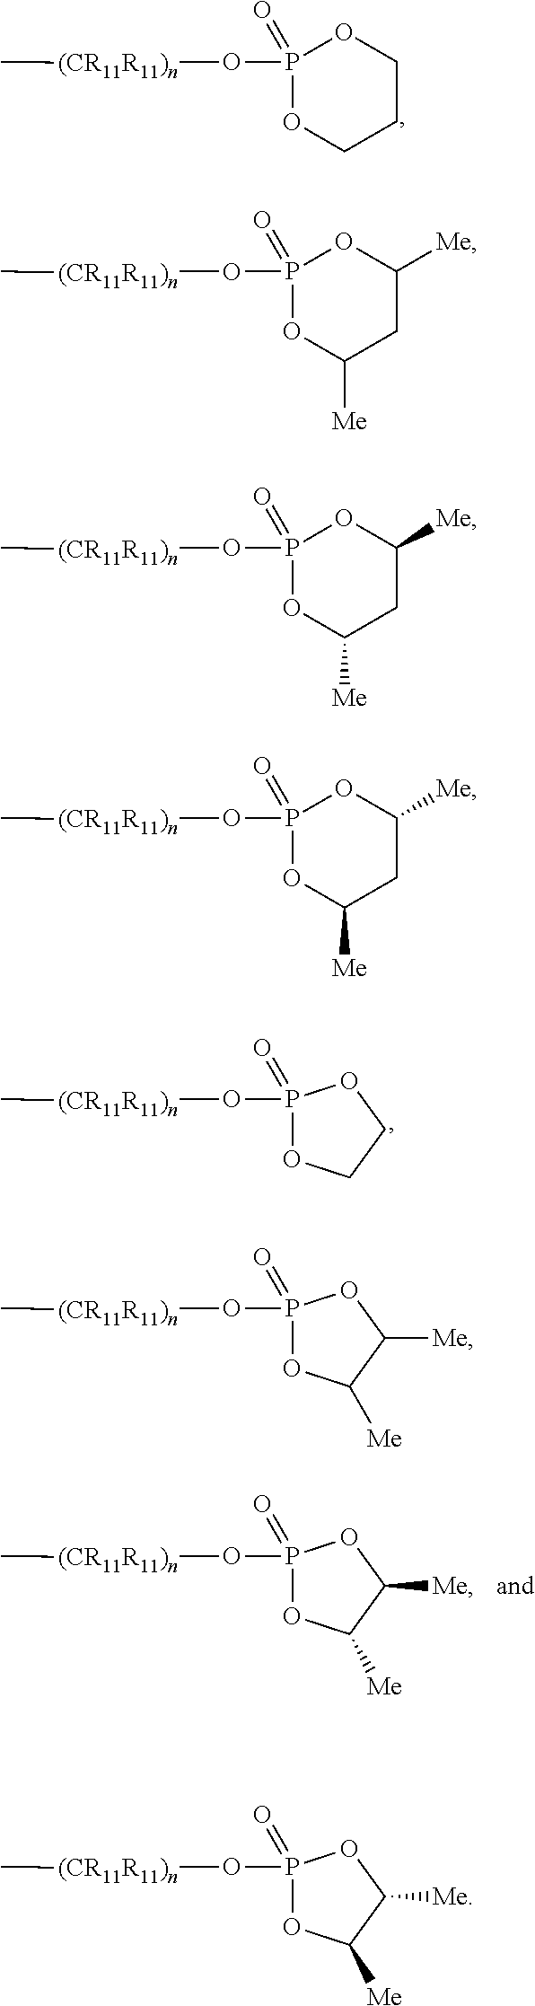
P1(O[(CR11R11)n]C)(=O)OC([Me])CC([Me])O1.P1(O[(CR11R11)n]C)(=O)OC([Me])CC([Me])O1.P1(O[(CR11R11)n]C)(=O)OC([Me])CC([Me])O1.P1(O[(CR11R11)n]C)(=O)OC([Me])C([Me])O1.P1(O[(CR11R11)n]C)(=O)OC([Me])C([Me])O1.P1(O[(CR11R11)n]C)(=O)OCCCO1.P1(O[(CR11R11)n]C)(=O)OCCO1.P1(O[(CR11R11)n]C)(=O)OC([Me])C([Me])O1
